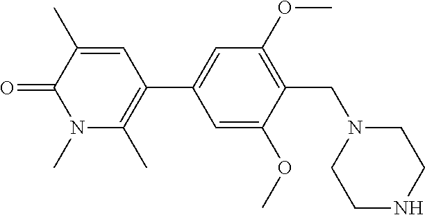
O=C1C(C)=CC(C2=CC(OC)=C(CN3CCNCC3)C(OC)=C2)=C(C)N1C
